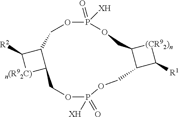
[n(R92C)]1C2C(C1[R2])COP(=O)([XH])OCC1C(C([R1])[(CR92)n]1)COP(=O)([XH])OC2
